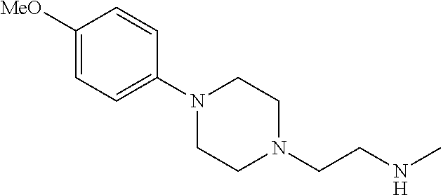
C1([MeO])=CC=C(N2CCN(CCNC)CC2)C=C1
